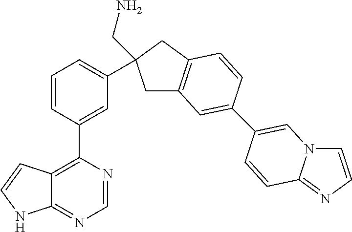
C1=NC(C2=CC(C3(CN)CC4=C(C3)C=CC(C3=CN5C=CN=C5C=C3)=C4)=CC=C2)=C2C(=N1)NC=C2
